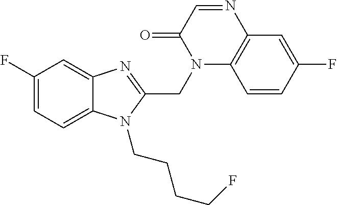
C12=C(C=C(F)C=C1)N=CC(=O)N2CC1=NC2=CC(F)=CC=C2N1CCCCF
